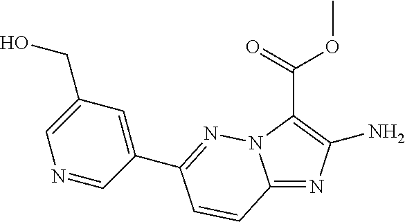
C12=NC(N)=C(C(OC)=O)N1N=C(C1=CC(CO)=CN=C1)C=C2
